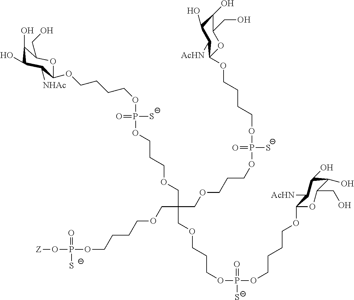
O(P(OCCCOCC(COCCCOP(OCCCCOC1OC(CO)C(O)C(O)C1[AcHN])(=O)[S-])(COCCCOP(OCCCCOC1C([AcHN])C(O)C(O)C(CO)O1)([S-])=O)COCCCCOP(O[Z])(=O)[S-])([S-])=O)CCCCOC1C([NHAc])C(O)C(O)C(CO)O1
